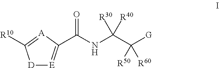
[D]1[E]=C(C(NC(C([G])([R50])[R60])([R30])[R40])=O)[A]=C1[R10]
